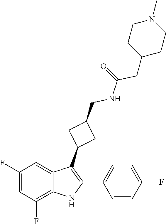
O=C(NCC1CC(C2=C(C3=CC=C(F)C=C3)NC3=C(F)C=C(F)C=C23)C1)CC1CCN(C)CC1
